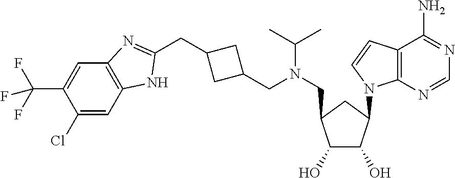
C1(Cl)=CC2=C(C=C1C(F)(F)F)N=C(CC1CC(CN(CC3C(O)C(O)C(N4C5=C(C(N)=NC=N5)C=C4)C3)C(C)C)C1)N2
